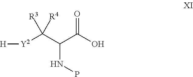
[Y2](C(C(C(O)=O)NP)([R3])[R4])[H]
